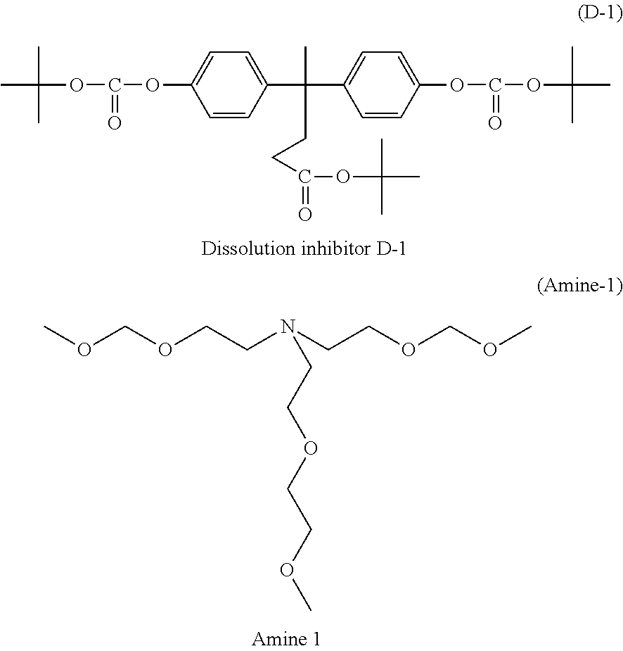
C1=CC(OC(OC(C)(C)C)=O)=CC=C1C(C1=CC=C(OC(OC(C)(C)C)=O)C=C1)(C)CCC(OC(C)(C)C)=O.COCOCCN(CCOCOC)CCOCCOC
